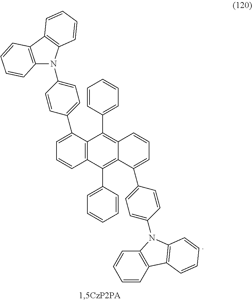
C1=CC2=C(C=C1)N(C1=CC=C(C3=CC=CC4=C(C5=CC=CC=C5)C5=C(C=CC=C5C5=CC=C(N6C7=C(C8=C6C=CC=C8)C=CC=C7)C=C5)C(C5=CC=CC=C5)=C43)C=C1)C1=C2C=CC=C1
